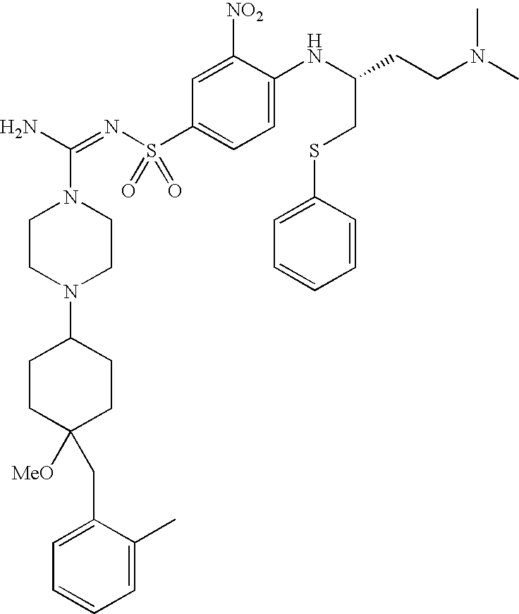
C1=C(NC(CCN(C)C)CSC2=CC=CC=C2)C([NO2])=CC(S(N=C(N)N2CCN(C3CCC([MeO])(CC4=CC=CC=C4C)CC3)CC2)(=O)=O)=C1
